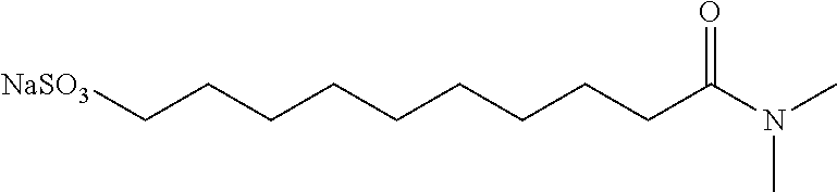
C(CCCCCCCCC(N(C)C)=O)[NaSO3]
